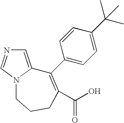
C1=C2N(C=N1)CCCC(C(O)=O)=C2C1=CC=C(C(C)(C)C)C=C1
